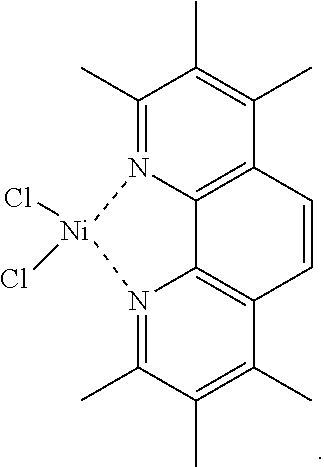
C1(C)=N2C3=C(C(C)=C1C)C=CC1=C3N(=C(C)C(C)=C1C)[Ni]2(Cl)Cl
